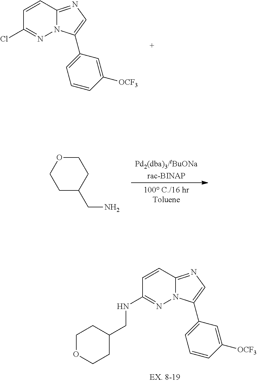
C1(Cl)=NN2C(=NC=C2C2=CC=CC([OCF3])=C2)C=C1.C1(NCC2CCOCC2)=NN2C(=NC=C2C2=CC=CC([OCF3])=C2)C=C1.[Pd2(dba)3/tBuONarac-BINAP].[100 C./16 hrToluene].C1C(CN)CCOC1
